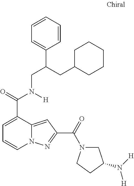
C1=C(C(=O)N(CC(C2=CC=CC=C2)CC2CCCCC2)[H])C2=CC(C(=O)N3CC(N([H])[H])CC3)=NN2C=C1
